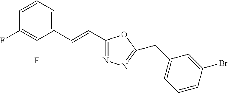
C1=CC=C(C=CC2=NN=C(CC3=CC=CC(Br)=C3)O2)C(F)=C1F
